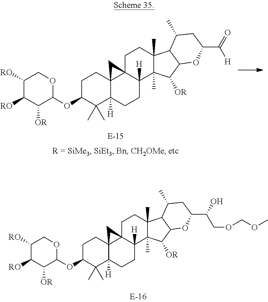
C1([RO])C([RO])C([OR])C(OC2C(C)(C)C3([H])C4(CC2)C2(C([H])(CC3)C3(C)C(C)(CC2)C2C(C3[OR])OC(C(O)COCOC)CC2C)C4)OC1.C1([RO])C([RO])C([OR])C(OC2C(C)(C)C3([H])C4(CC2)C2(C([H])(CC3)C3(C)C(C)(CC2)C2C(C3[OR])OC(C(=O)[H])CC2C)C4)OC1
